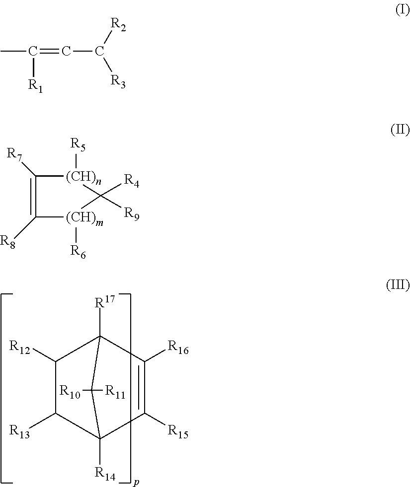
C1([R12])C([R13])C2([R14])C([R15])=C([R16])C1([R17])C2([R11])[R10].CC([R1])=CC([R3])[R2].C1([R7])=C([R8])[(CH)m]([R6])C([R4])([R9])[(CH)n]1[R5]
